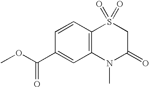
C12=C(C=CC(C(=O)OC)=C1)S(=O)(=O)CC(=O)N2C
